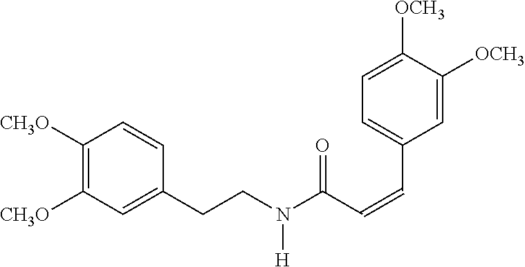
C1([CH3O])=C([CH3O])C=C(CCN([H])C(=O)C=CC2=CC=C([OCH3])C([OCH3])=C2)C=C1
